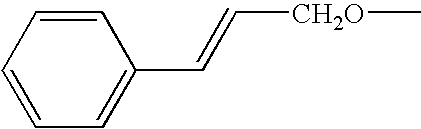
C1=CC=C(C=C[CH2O]C)C=C1
